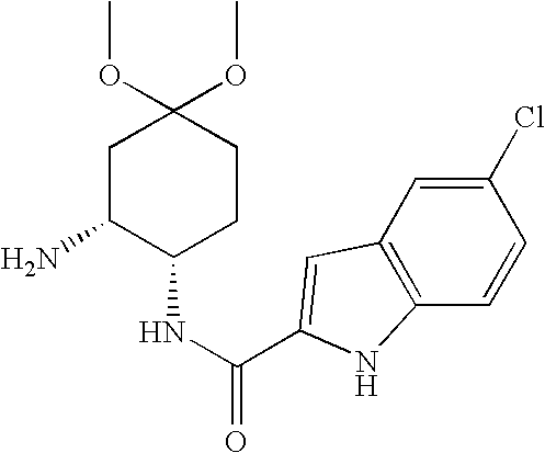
C1(Cl)=CC2=C(C=C1)NC(C(NC1CCC(OC)(OC)CC1N)=O)=C2
